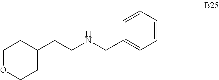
C1OCCC(CCNCC2=CC=CC=C2)C1
